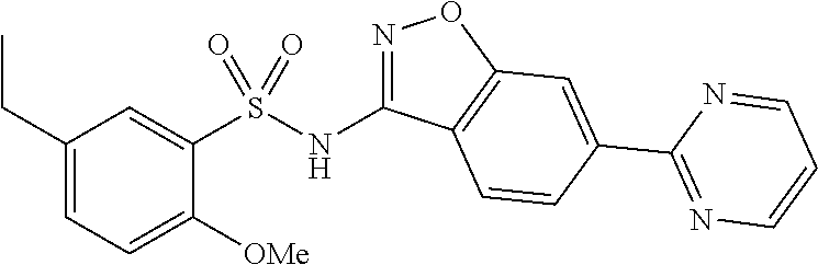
N(C1=NOC2=C1C=CC(C1=NC=CC=N1)=C2)S(C1=CC(CC)=CC=C1[OMe])(=O)=O
